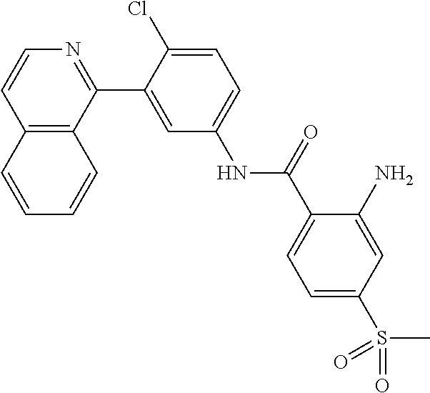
C12=C(C(C3=CC(NC(C4=CC=C(S(C)(=O)=O)C=C4N)=O)=CC=C3Cl)=NC=C1)C=CC=C2
